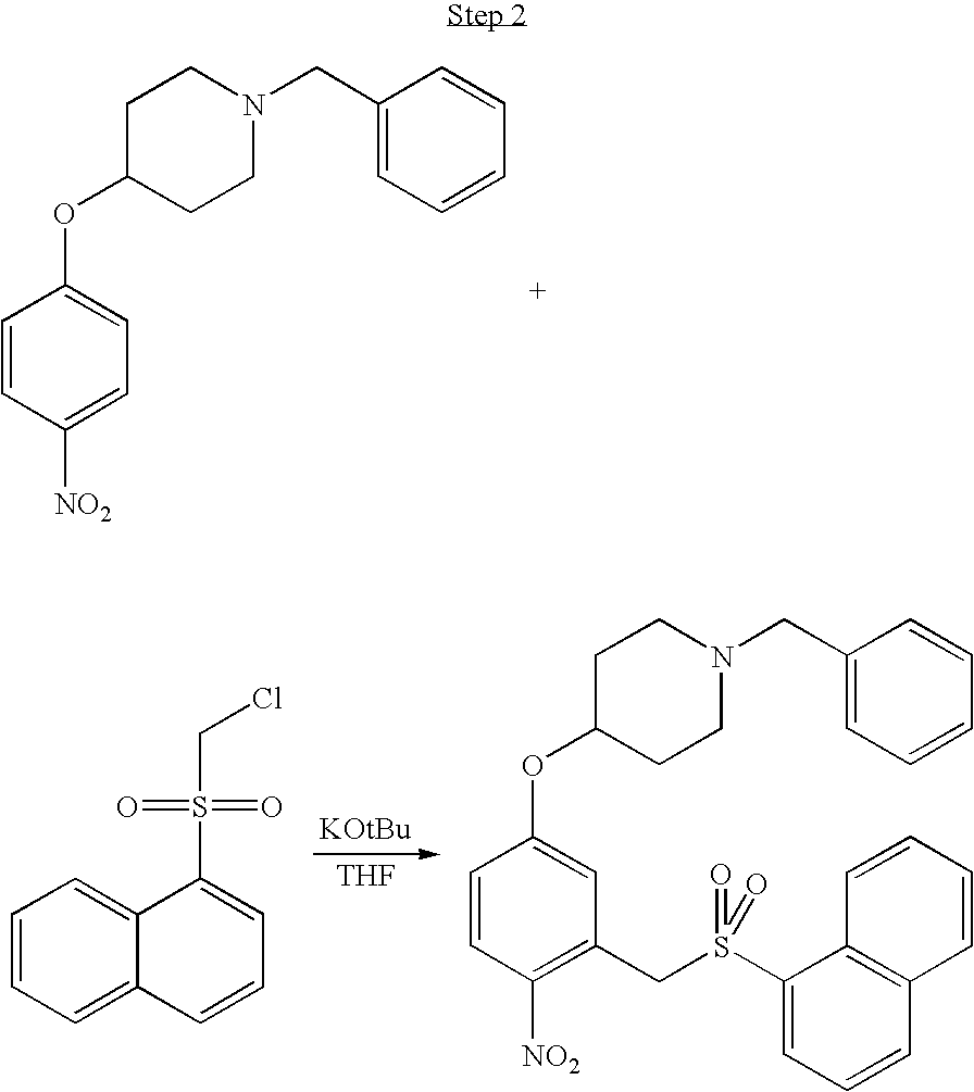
C1(CN2CCC(OC3=CC=C([NO2])C=C3)CC2)=CC=CC=C1.[THF].C1=CC=C2C(=C1)C(S(CCl)(=O)=O)=CC=C2.C1(CN2CCC(OC3=CC(CS(C4=CC=CC5=C4C=CC=C5)(=O)=O)=C([NO2])C=C3)CC2)=CC=CC=C1
